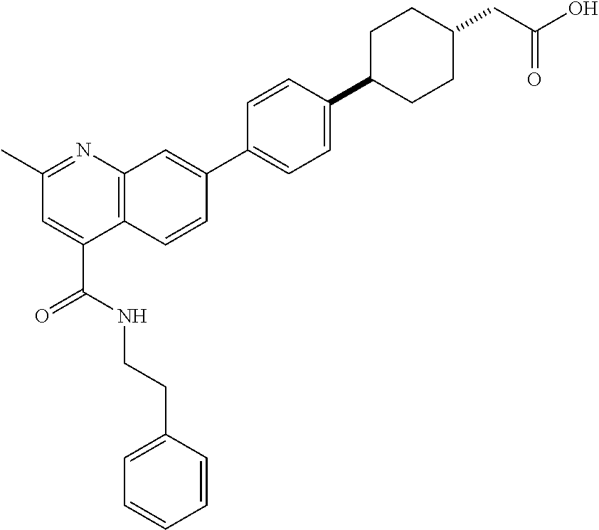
C(NC(C1=CC(C)=NC2=C1C=CC(C1=CC=C(C3CCC(CC(=O)O)CC3)C=C1)=C2)=O)CC1=CC=CC=C1
